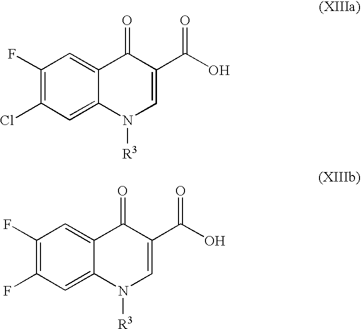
C1(F)=C(Cl)C=C2C(=C1)C(=O)C(C(O)=O)=CN2[R3].C1(F)=C(F)C=C2C(=C1)C(=O)C(C(O)=O)=CN2[R3]
